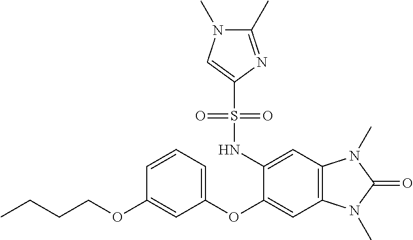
C1=CC=C(OC2=CC3=C(C=C2NS(C2=CN(C)C(C)=N2)(=O)=O)N(C)C(=O)N3C)C=C1OCCCC
